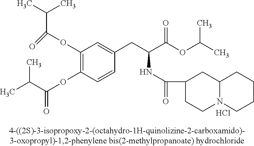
C1(OC(C(C)C)=O)=C(OC(=O)C(C)C)C=CC(CC(C(OC(C)C)=O)NC(=O)C2CCN3C(C2)CCCC3)=C1.Cl
